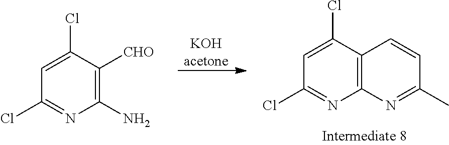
[CHO]C1=C(N)N=C(Cl)C=C1Cl.[KOHacetone].C1(C)=NC2=C(C=C1)C(Cl)=CC(Cl)=N2
